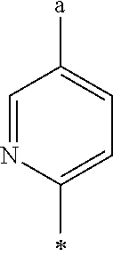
C1=NC(C)=CC=C1[a]
